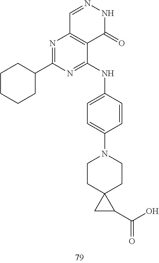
C1=NNC(=O)C2=C1N=C(C1CCCCC1)N=C2NC1=CC=C(N2CCC3(CC2)CC3C(O)=O)C=C1
